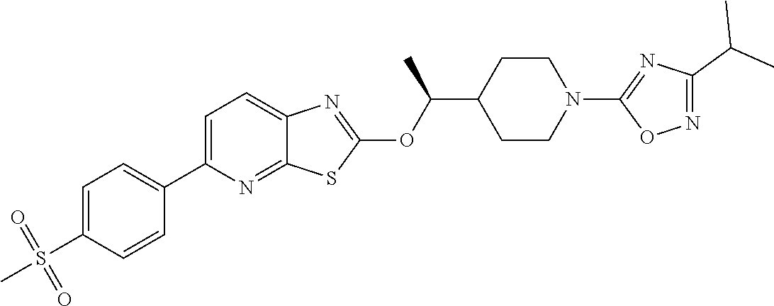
C1=C(C2=CC=C(S(=O)(=O)C)C=C2)N=C2C(=C1)N=C(OC(C1CCN(C3=NC(C(C)C)=NO3)CC1)C)S2
